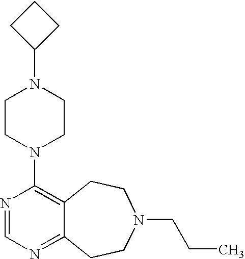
C1CC(N2CCN(C3=C4C(=NC=N3)CCN(CCC)CC4)CC2)C1
